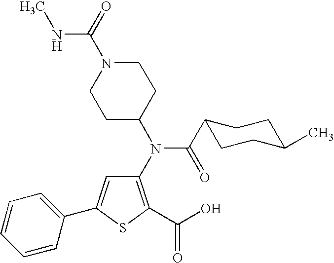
C1(N(C2CCN(C(=O)NC)CC2)C(C2CCC(C)CC2)=O)=C(C(O)=O)SC(C2=CC=CC=C2)=C1
